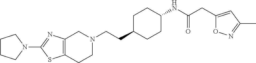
C1(N2CCCC2)=NC2=C(S1)CCN(CCC1CCC(NC(CC3=CC(C)=NO3)=O)CC1)C2
